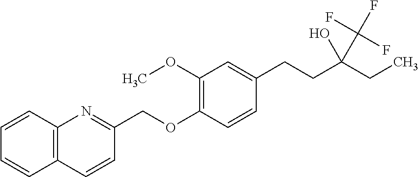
C1=CC2=C(C=C1)C=CC(COC1=C(OC)C=C(CCC(CC)(O)C(F)(F)F)C=C1)=N2
